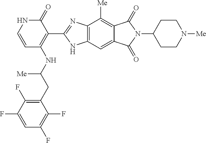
C1(=O)NC=CC(NC(CC2=C(F)C(F)=CC(F)=C2F)[Me])=C1C1=NC2=C(N1)C=C1C(=C2[Me])C(=O)N(C2CCN([Me])CC2)C1=O
